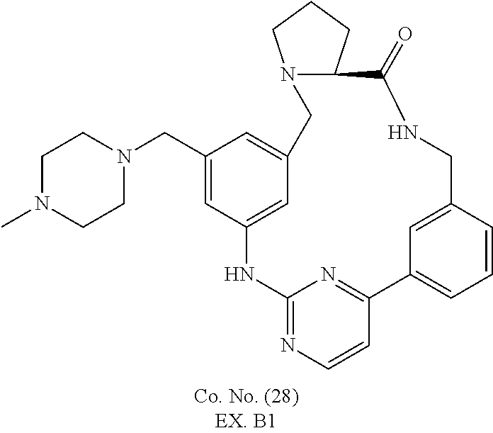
C1N(C)CCN(CC2=CC3=CC(=C2)CN2C(CCC2)C(=O)NCC2=CC(=CC=C2)C2=NC(=NC=C2)N3)C1
